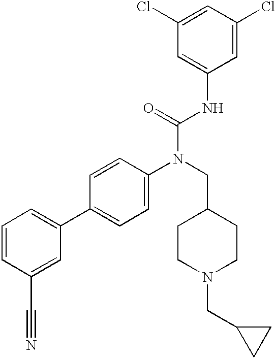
C1=CC(C#N)=CC(C2=CC=C(N(CC3CCN(CC4CC4)CC3)C(=O)NC3=CC(Cl)=CC(Cl)=C3)C=C2)=C1
